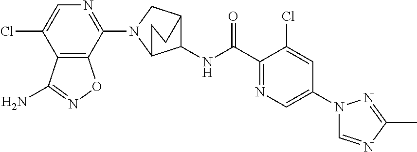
N1(C2=NC=C(Cl)C3=C2ON=C3N)C2C(NC(C3=NC=C(N4C=NC(C)=N4)C=C3Cl)=O)C(C1)CC2
